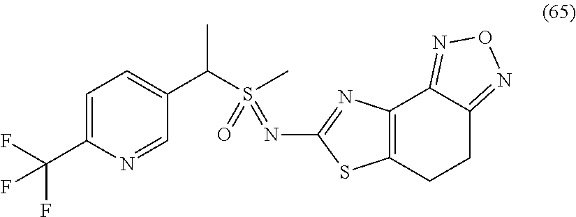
C1=C(C(F)(F)F)N=CC(C(S(C)(=O)=NC2=NC3=C(S2)CCC2=NON=C32)C)=C1
